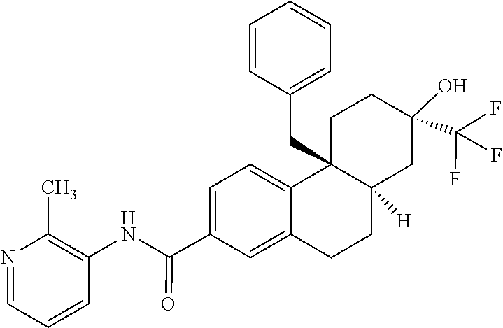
C1=C2CCC3([H])C(CC4=CC=CC=C4)(C2=CC=C1C(NC1=C(C)N=CC=C1)=O)CCC(C(F)(F)F)(O)C3
